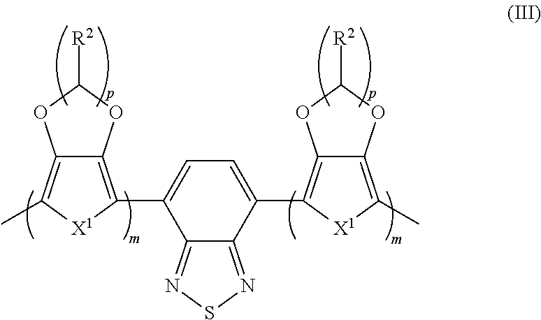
C12=C(C)[X1]C(C3=CC=C(C4=C5C(=C(C)[X1]4)OC([R2])O5)C4=NSN=C34)=C1OC([R2])O2
